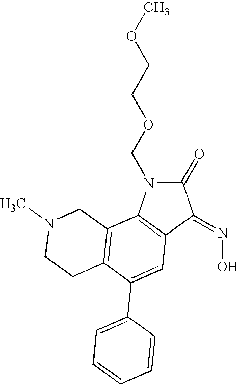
C1(=O)N(COCCOC)C2=C(C1=NO)C=C(C1=CC=CC=C1)C1=C2CN(C)CC1
